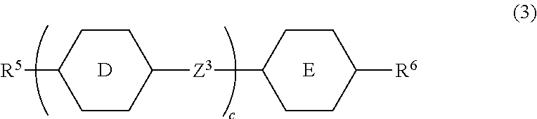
[D].C1CC([R5])CCC1[Z3]C1CCC([R6])CC1.[E]
